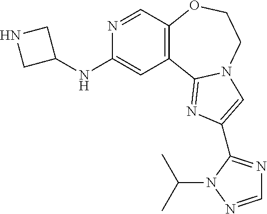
N1=CC2=C(C=C1NC1CNC1)C1=NC(C3=NC=NN3C(C)C)=CN1CCO2
